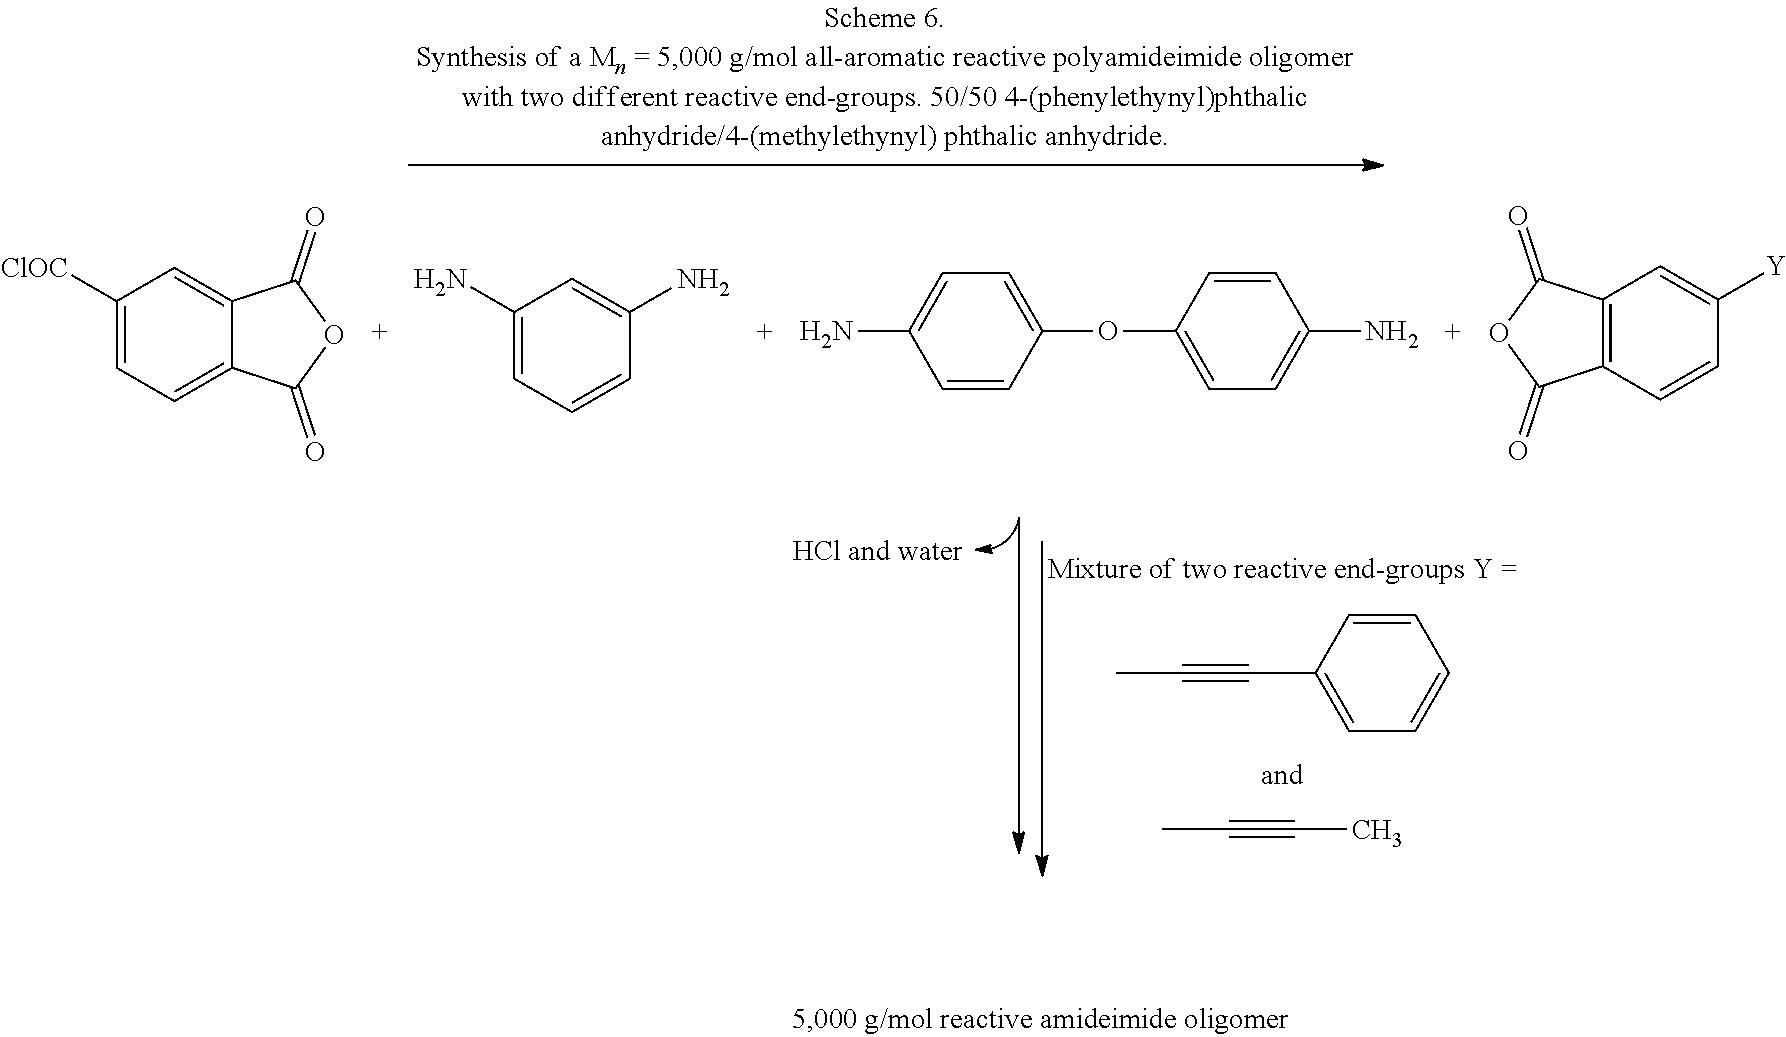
C1=CC(C#CC)=CC=C1.CC#CC.C1([ClOC])=CC=C2C(=C1)C(=O)OC2=O.C1(N)=CC=CC(N)=C1.C1=CC(OC2=CC=C(N)C=C2)=CC=C1N.C12=C(C=CC([Y])=C1)C(=O)OC2=O
